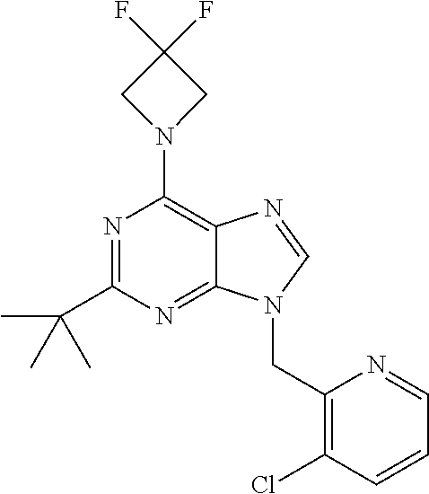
N1(C2=C3C(=NC(C(C)(C)C)=N2)N(CC2=C(Cl)C=CC=N2)C=N3)CC(F)(F)C1
